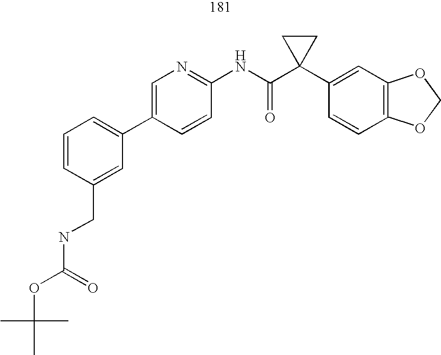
C1(C2=CC=CC(CNC(=O)OC(C)(C)C)=C2)=CN=C(NC(C2(C3=CC4=C(C=C3)OCO4)CC2)=O)C=C1
